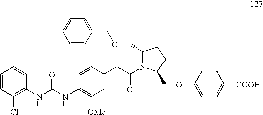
C1=CC(Cl)=C(NC(=O)NC2=C([OMe])C=C(CC(=O)N3C(COCC4=CC=CC=C4)CCC3COC3=CC=C([COOH])C=C3)C=C2)C=C1
